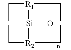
C1C[R1]2[Si](OC)(C)[R2]1CC2
